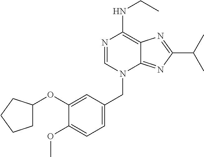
N1=CN(CC2=CC=C(OC)C(OC3CCCC3)=C2)C2=NC(C(C)C)=NC2=C1NCC
